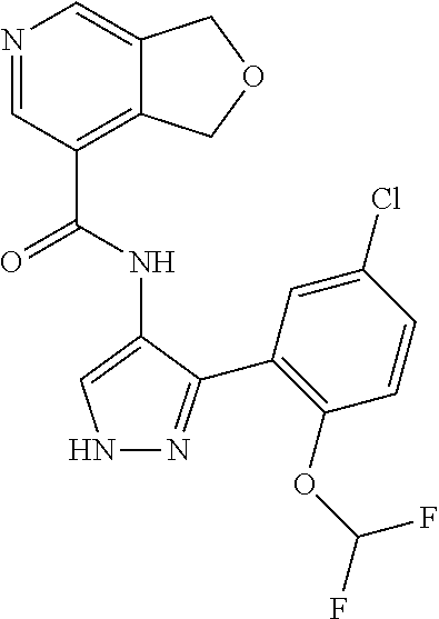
N1N=C(C2=C(OC(F)F)C=CC(Cl)=C2)C(NC(C2=C3C(=CN=C2)COC3)=O)=C1
